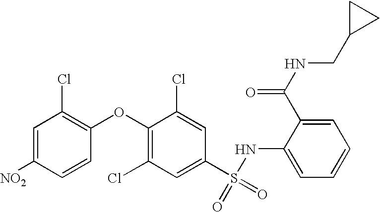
O(C1=C(Cl)C=C(S(=O)(=O)NC2=CC=CC=C2C(=O)NCC2CC2)C=C1Cl)C1=C(Cl)C=C([NO2])C=C1
